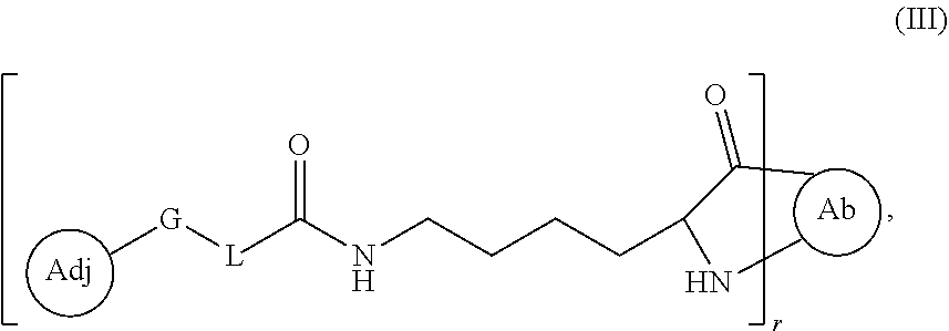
[Ab].N(C)C(C(C)=O)CCCCNC([L][G]C)=O.[Adj]
